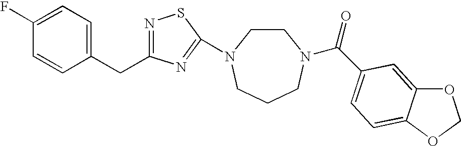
C1(F)=CC=C(CC2=NSC(N3CCN(C(=O)C4=CC=C5C(=C4)OCO5)CCC3)=N2)C=C1
